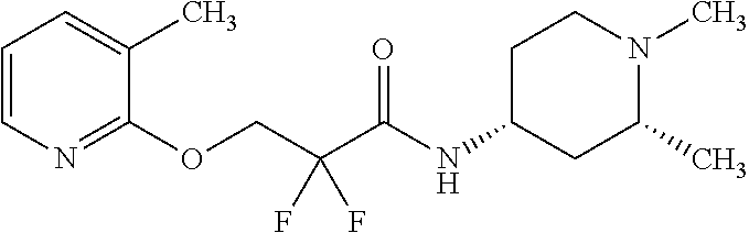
C1=CN=C(OCC(C(NC2CC(C)N(C)CC2)=O)(F)F)C(C)=C1
